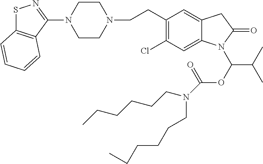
C1CN(CCC2=C(Cl)C=C3C(=C2)CC(=O)N3C(OC(=O)N(CCCCCC)CCCCCC)C(C)C)CCN1C1=NSC2=C1C=CC=C2
